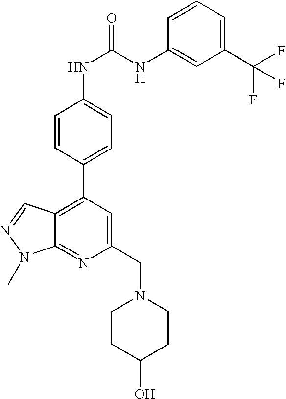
C1(C(F)(F)F)=CC=CC(NC(=O)NC2=CC=C(C3=C4C(=NC(CN5CCC(O)CC5)=C3)N(C)N=C4)C=C2)=C1
